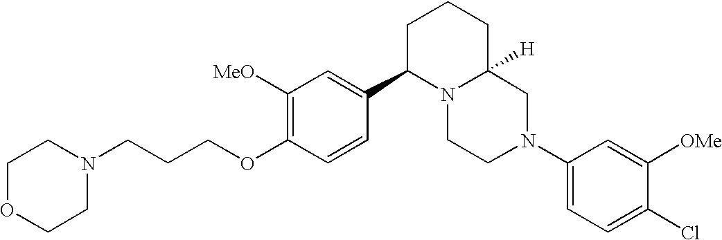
C1([MeO])=C(OCCCN2CCOCC2)C=CC(C2N3C([H])(CCC2)CN(C2=CC=C(Cl)C([OMe])=C2)CC3)=C1
